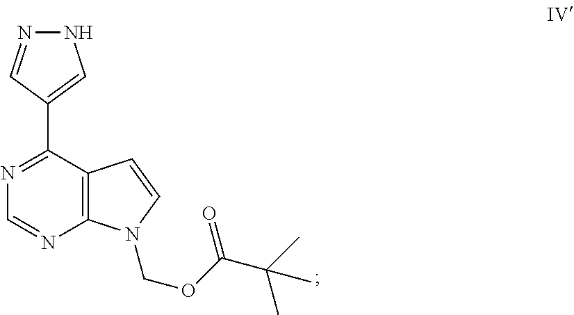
N1N=CC(C2=NC=NC3=C2C=CN3COC(C(C)(C)C)=O)=C1
